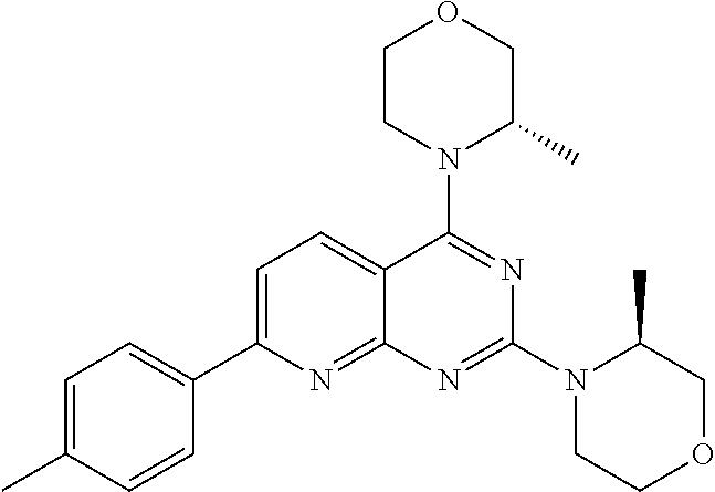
C1=C(C2=CC=C(C)C=C2)N=C2C(=C1)C(N1C(C)COCC1)=NC(N1CCOCC1C)=N2
